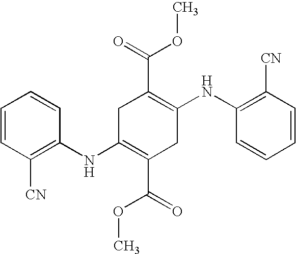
C1(NC2=C([CN])C=CC=C2)=C(C(OC)=O)CC(NC2=C([CN])C=CC=C2)=C(C(=O)OC)C1
